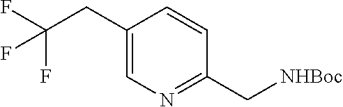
C1(CC(F)(F)F)=CN=C(C[NHBoc])C=C1
